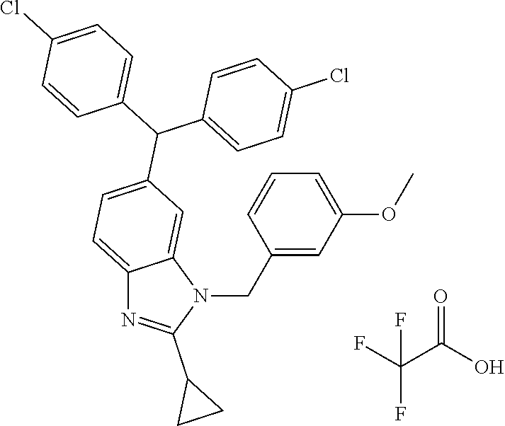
C1=CC(CN2C3=CC(C(C4=CC=C(Cl)C=C4)C4=CC=C(Cl)C=C4)=CC=C3N=C2C2CC2)=CC(OC)=C1.FC(C(O)=O)(F)F
